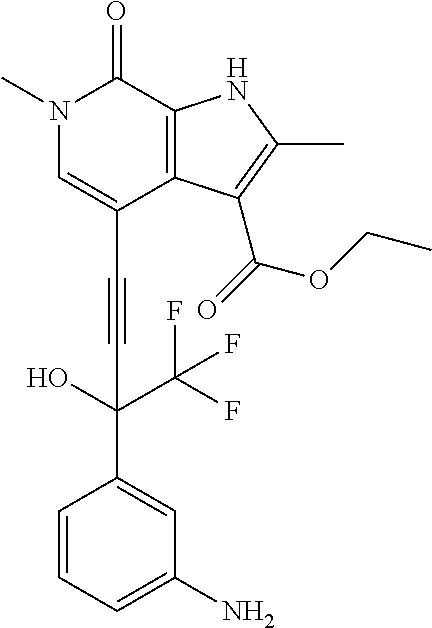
C(C1=CN(C)C(=O)C2=C1C(C(=O)OCC)=C(C)N2)#CC(O)(C(F)(F)F)C1=CC(N)=CC=C1
